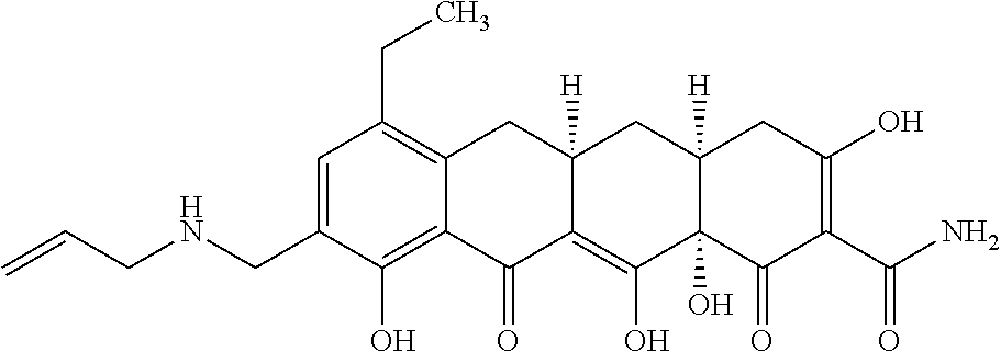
C1=C(CNCC=C)C(O)=C2C(=C1CC)CC1([H])C(=C(O)C3(O)C([H])(C1)CC(O)=C(C(N)=O)C3=O)C2=O
